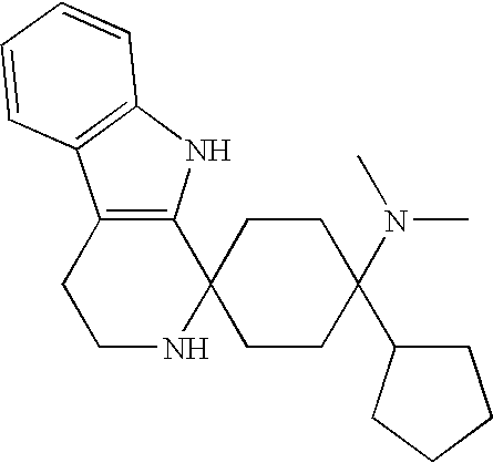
C1NC2(C3=C(C1)C1=C(N3)C=CC=C1)CCC(N(C)C)(C1CCCC1)CC2
